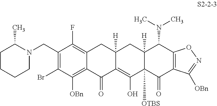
C1(CN2C(C)CCCC2)=C(Br)C([OBn])=C2C(=C1F)CC1([H])C(=C(O)C3([OTBS])C([H])(C1)C(N(C)C)C1=C(C3=O)C([OBn])=NO1)C2=O
